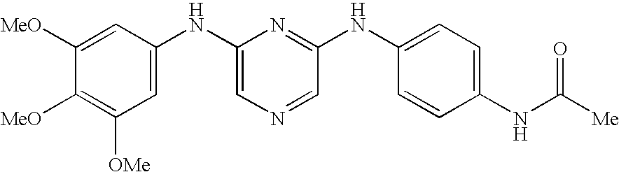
C1([MeO])=CC(NC2=CN=CC(NC3=CC=C(NC([Me])=O)C=C3)=N2)=CC([OMe])=C1[MeO]
